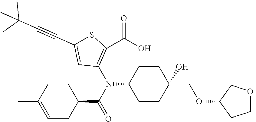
C1CC(N(C(=O)C2CCC(C)=CC2)C2=C(C(O)=O)SC(C#CC(C)(C)C)=C2)CCC1(COC1CCOC1)O
